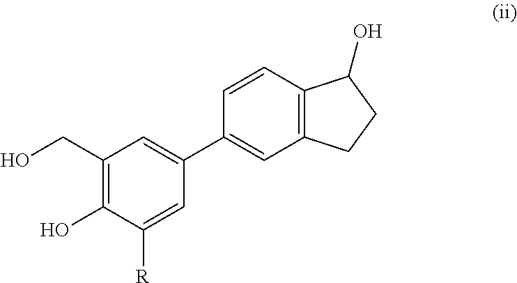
C1(CO)=C(O)C([R])=CC(C2=CC3=C(C(O)CC3)C=C2)=C1
